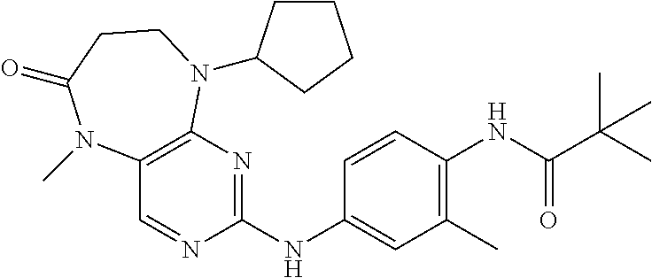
N(C1=C(C)C=C(NC2=NC3=C(C=N2)N(C)C(=O)CCN3C2CCCC2)C=C1)C(C(C)(C)C)=O
